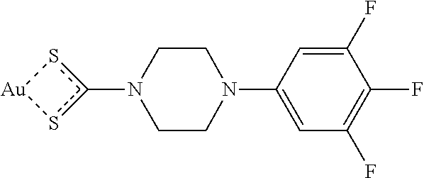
c1(N2CCN(C3=CC(F)=C(F)C(F)=C3)CC2)s[Au]s1
